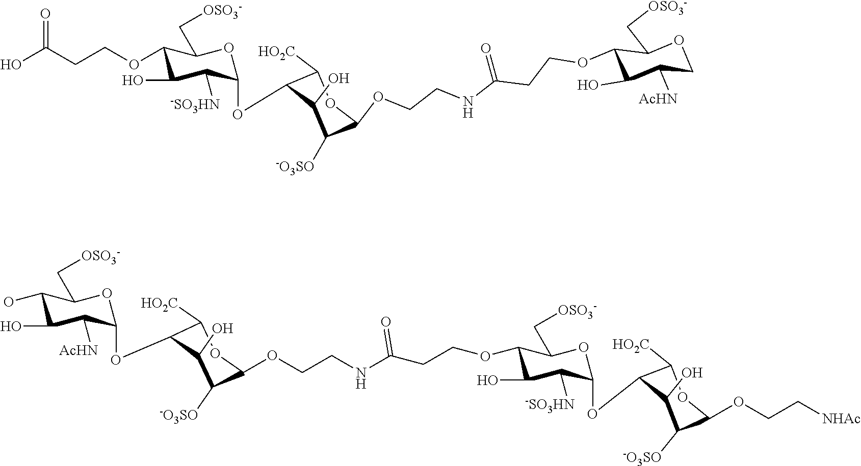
C1(O)C([-SO3HN])C(OC2C([HO2C])OC(OCC[NHAc])C([-O3SO])C2O)OC(C[OSO3-])C1OCCC(NCCOC1C([-O3SO])C(O)C(OC2C([AcHN])C(O)C(O)C(C[OSO3-])O2)C([HO2C])O1)=O.OC(CCOC1C(O)C([-SO3HN])C(OC2C([HO2C])OC(OCCNC(CCOC3C(O)C([AcHN])COC3C[OSO3-])=O)C([-O3SO])C2O)OC1C[OSO3-])=O
